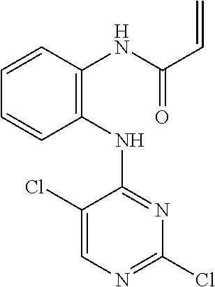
C1=CC(NC(C=C)=O)=C(NC2=NC(Cl)=NC=C2Cl)C=C1
